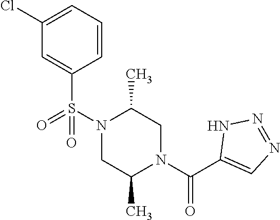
C1(Cl)=CC=CC(S(N2C(C)CN(C(C3=CN=NN3)=O)C(C)C2)(=O)=O)=C1
